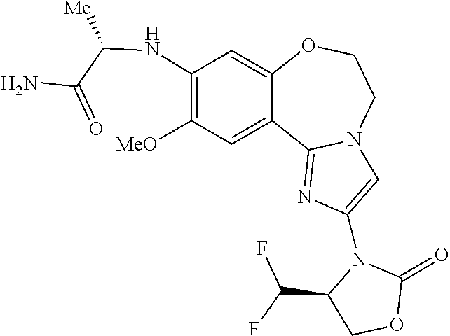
C(C1COC(=O)N1C1=CN2C(=N1)C1=CC([MeO])=C(NC(C(N)=O)[Me])C=C1OCC2)(F)F
